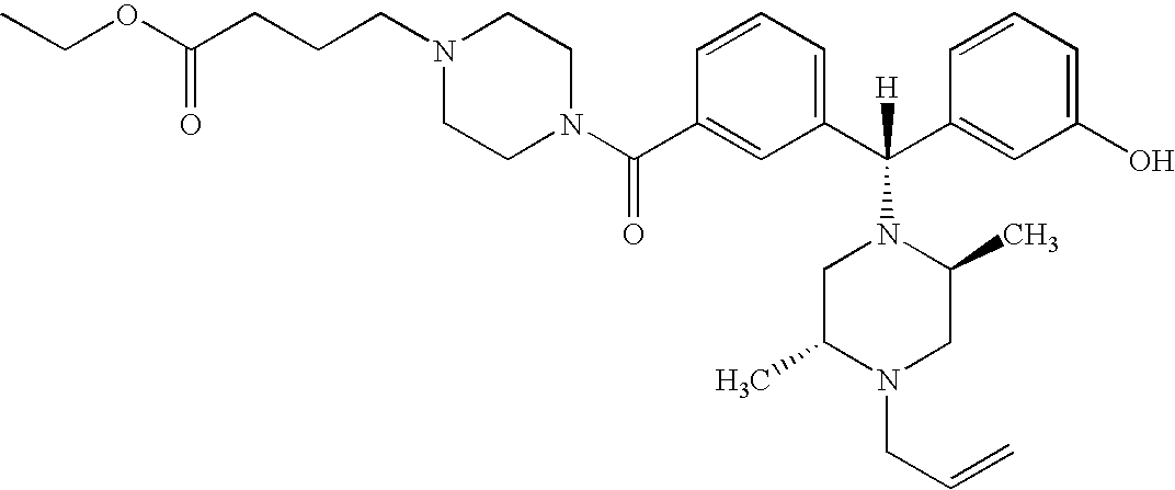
C1(C(N2CCN(CCCC(OCC)=O)CC2)=O)=CC(C(C2=CC(O)=CC=C2)([H])N2CC(C)N(CC=C)CC2C)=CC=C1
